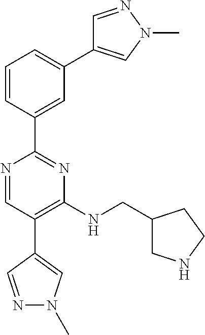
N1=CC(C2=CN(C)N=C2)=C(NCC2CNCC2)N=C1C1=CC(C2=CN(C)N=C2)=CC=C1
